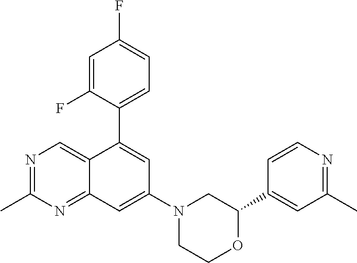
C1(C2=CC(C)=NC=C2)OCCN(C2=CC3=NC(C)=NC=C3C(C3=CC=C(F)C=C3F)=C2)C1
